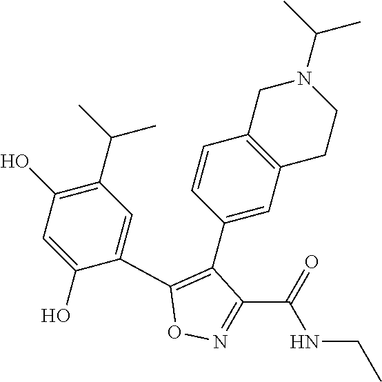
C1(O)=C(C(C)C)C=C(C2=C(C3=CC4=C(C=C3)CN(C(C)C)CC4)C(C(=O)NCC)=NO2)C(O)=C1
